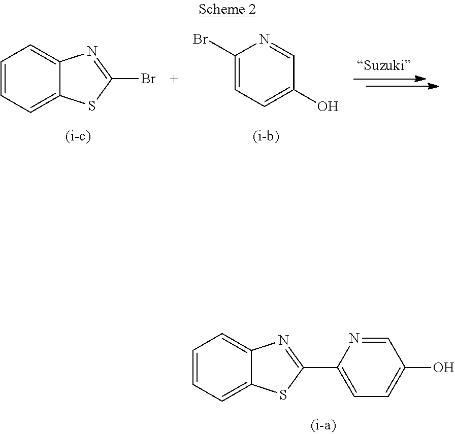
C1=CC=C2C(=C1)N=C(Br)S2.C1(Br)=CC=C(O)C=N1.C1=CC=C2C(=C1)N=C(C1=CC=C(O)C=N1)S2
